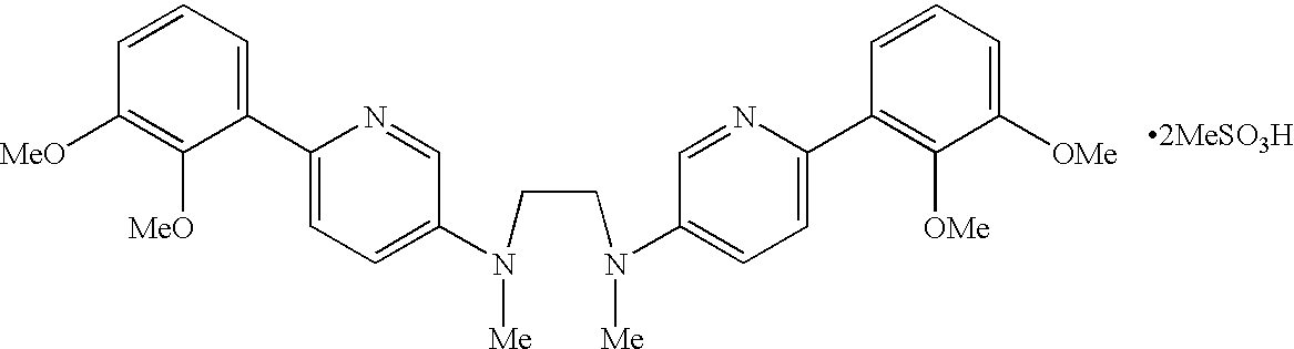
C1=CC=C(C2=CC=C(N(CCN(C3=CC=C(C4=C([OMe])C([OMe])=CC=C4)N=C3)[Me])[Me])C=N2)C([MeO])=C1[MeO]
